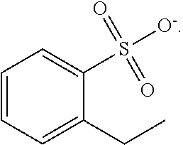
C1=CC=C(CC)C(S([O-])(=O)=O)=C1
